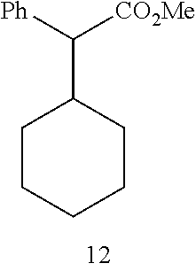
C1CCCCC1C([Ph])[CO2Me]
